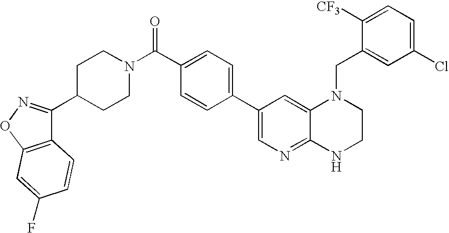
C1(C2=NOC3=C2C=CC(F)=C3)CCN(C(C2=CC=C(C3=CN=C4C(=C3)N(CC3=CC(Cl)=CC=C3[CF3])CCN4)C=C2)=O)CC1
